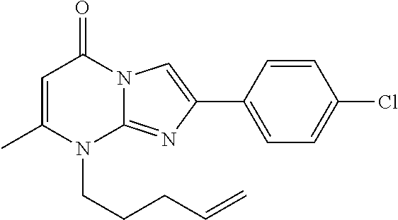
C1=C(C)N(CCCC=C)C2=NC(C3=CC=C(Cl)C=C3)=CN2C1=O
